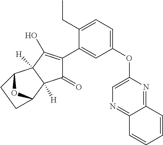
C1(=O)C(C2=CC(OC3=CN=C4C(=N3)C=CC=C4)=CC=C2CC)=C(O)C2([H])C1([H])C1OC2CC1
